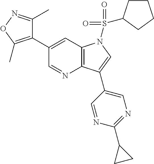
C12=C(C=C(C3=C(C)ON=C3C)C=N1)N(S(=O)(=O)C1CCCC1)C=C2C1=CN=C(C2CC2)N=C1
